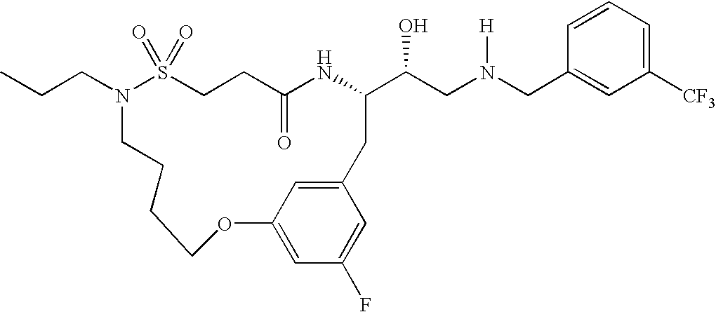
N1(CCC)S(=O)(=O)CCC(=O)NC(C(CN(CC2=CC([CF3])=CC=C2)[H])O)CC2=CC(=CC(F)=C2)OCCCC1
